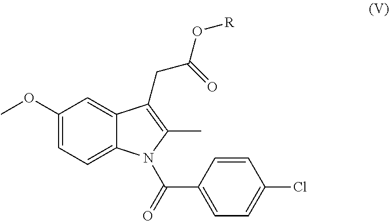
C1(OC)=CC=C2C(=C1)C(CC(O[R])=O)=C(C)N2C(=O)C1=CC=C(Cl)C=C1
